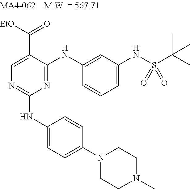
N1=C(NC2=CC(NS(C(C)(C)C)(=O)=O)=CC=C2)C(C([EtO])=O)=CN=C1NC1=CC=C(N2CCN(C)CC2)C=C1
